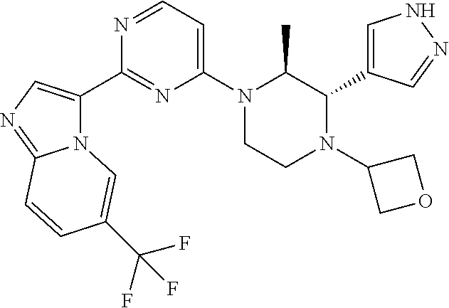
C1=C(C2C(C)N(C3=CC=NC(C4=CN=C5N4C=C(C(F)(F)F)C=C5)=N3)CCN2C2COC2)C=NN1
